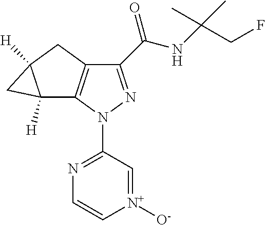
C1(C(NC(C)(C)CF)=O)=NN(C2=NC=C[N+]([O-])=C2)C2=C1CC1([H])C2([H])C1
